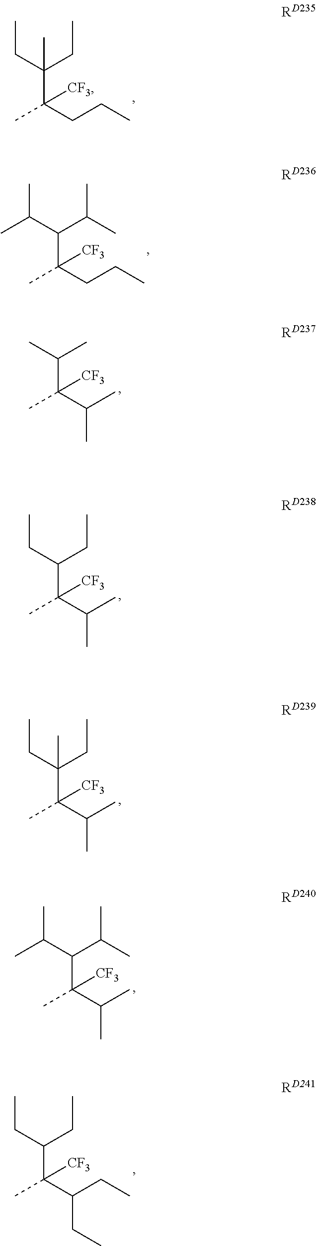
C(C([CF3])(C)CCC)(CC)(CC)C.C(C([CF3])(C)CCC)(C(C)C)C(C)C.C(C([CF3])(C)C(C)C)(C)C.C(C([CF3])(C)C(C)C)(CC)CC.C(C([CF3])(C)C(C)C)(CC)(CC)C.C(C([CF3])(C)C(C)C)(C(C)C)C(C)C.C(C([CF3])(C)C(CC)CC)(CC)CC
